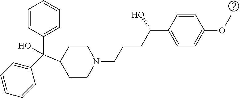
C1(C(C2=CC=CC=C2)(C2CCN(CCCC(C3=CC=C(OC)C=C3)O)CC2)O)=CC=CC=C1
